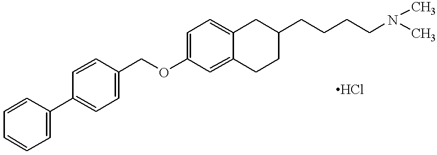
C1=CC=CC=C1C1=CC=C(COC2=CC=C3C(=C2)CCC(CCCCN(C)C)C3)C=C1
